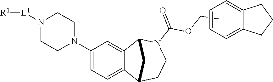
C1(N2CCN([L1][R1])CC2)=CC=C2C(=C1)C1N(C(=O)OCC)CCC2C1.C1=CC=C2C(=C1)CCC2
